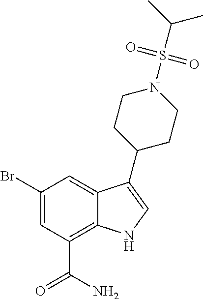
C1(Br)=CC(C(N)=O)=C2C(=C1)C(C1CCN(S(C(C)C)(=O)=O)CC1)=CN2
